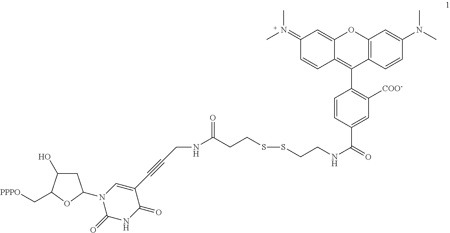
C1(=N(C)C)C=CC2=C(C3=C([COO-])C=C(C(=O)NCCSSCCC(NCC#CC4=CN(C5CC(O)C(C[PPPO])O5)C(=O)NC4=O)=O)C=C3)C3=C(OC2=C1)C=C(N(C)C)C=C3
